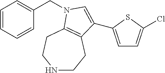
C(C1=CC=CC=C1)N1C2=C(CCNCC2)C(C2=CC=C(Cl)S2)=C1
